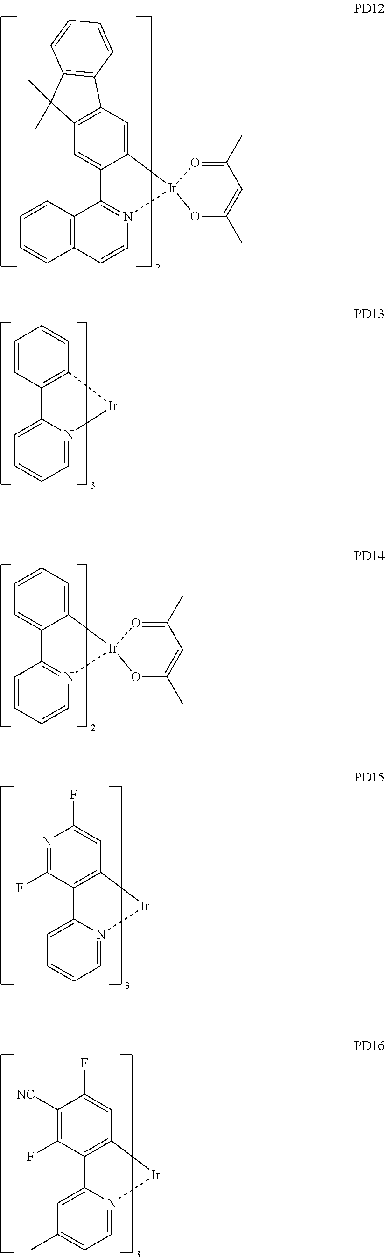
C12=C(C=C3C(=C1)C1=N(C=CC4=C1C=CC=C4)[Ir]31OC(C)=CC(C)=O1)C1=C(C2(C)C)C=CC=C1.C1=CC2=C(C=C1)[Ir]N1=CC=CC=C21.C1=CC=C2C(=C1)C1=N(C=CC=C1)[Ir]21OC(C)=CC(C)=O1.N1=C(F)C2=C(C=C1F)[Ir]N1=CC=CC=C21.C1([NC])=C(F)C2=C(C=C1F)[Ir]N1=CC=C(C)C=C21
